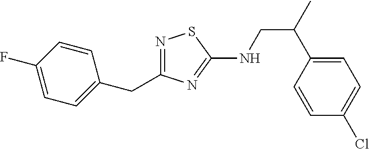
N1=C(CC2=CC=C(F)C=C2)N=C(NCC(C)C2=CC=C(Cl)C=C2)S1
